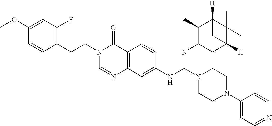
C1(CCN2C=NC3=C(C2=O)C=CC(NC(N2CCN(C4=CC=NC=C4)CC2)=NC2CC4([H])C(C)(C)C([H])(C2C)C4)=C3)=C(F)C=C(OC)C=C1
